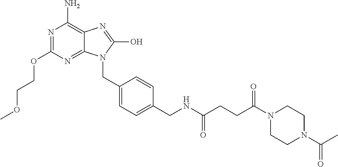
N1=C(OCCOC)N=C2C(=C1N)N=C(O)N2CC1=CC=C(CNC(CCC(=O)N2CCN(C(C)=O)CC2)=O)C=C1
